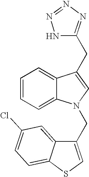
C1=CC=C2C(=C1)C(CC1=NN=NN1)=CN2CC1=CSC2=CC=C(Cl)C=C12
